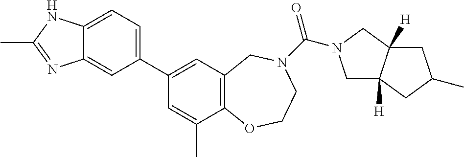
C12=CC=C(C3=CC4=C(C(C)=C3)OCCN(C(=O)N3CC5([H])C([H])(C3)CC(C)C5)C4)C=C1N=C(C)N2
